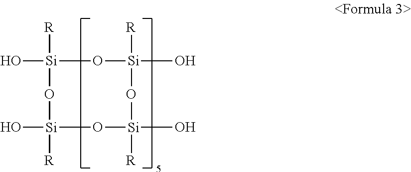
[R][Si]1(O)O[Si](O)([R])O[Si]([R])(O)O[Si]([R])(O)O1
